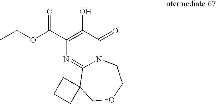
C1(C(OCC)=O)=C(O)C(=O)N2C(=N1)C1(COCC2)CCC1
